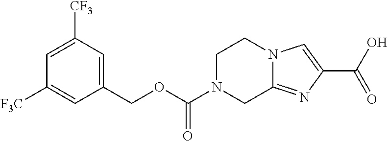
C1(COC(N2CC3=NC(C(O)=O)=CN3CC2)=O)=CC([CF3])=CC([F3C])=C1
